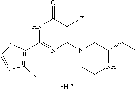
N1C(C2=C(C)N=CS2)=NC(N2CCNC(C(C)C)C2)=C(Cl)C1=O.Cl
